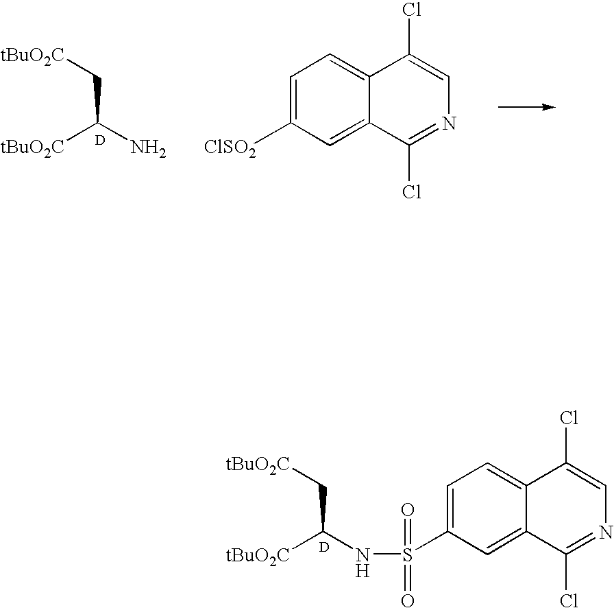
[tBuO2C]C(NS(C1=CC=C2C(=C1)C(Cl)=NC=C2Cl)(=O)=O)C[tBuO2C].[D].[tBuO2C]C(N)C[tBuO2C].[D].[ClSO2]C1=CC=C2C(=C1)C(Cl)=NC=C2Cl
